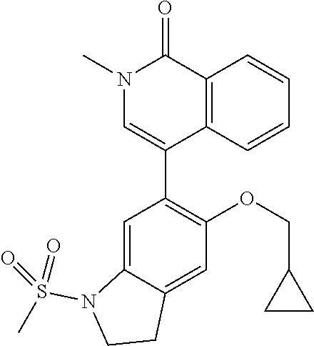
C1=C2C(=CC(OCC3CC3)=C1C1=CN(C)C(=O)C3=C1C=CC=C3)CCN2S(C)(=O)=O
